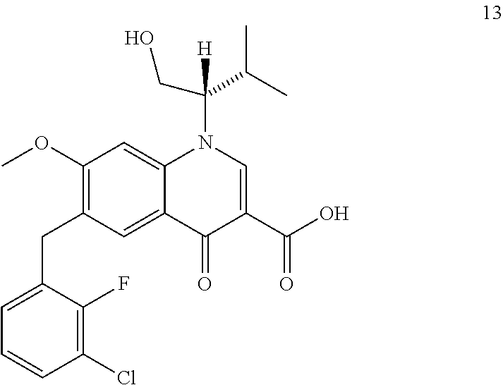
C1(OC)=C(CC2=CC=CC(Cl)=C2F)C=C2C(=C1)N(C(C(C)C)([H])CO)C=C(C(=O)O)C2=O
